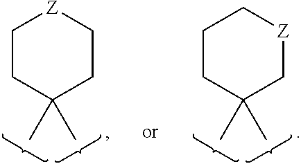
C1(C)(C)C[Z]CCC1.C1(C)(C)CC[Z]CC1
